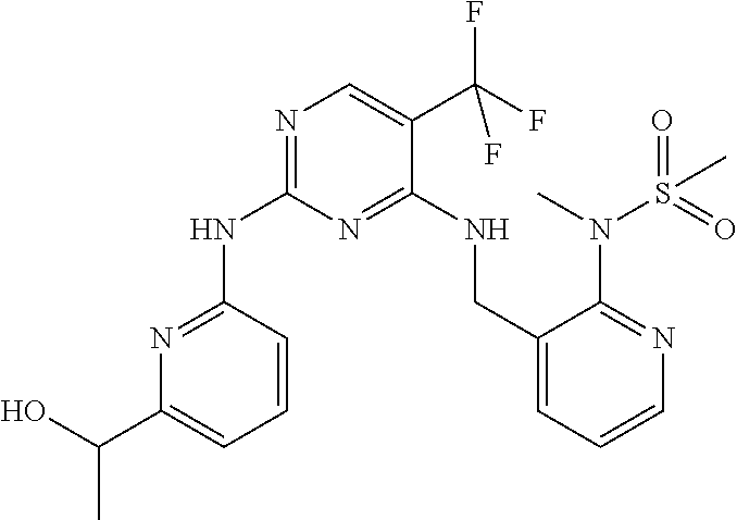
N(C1=NC=C(C(F)(F)F)C(NCC2=CC=CN=C2N(C)S(=O)(C)=O)=N1)C1=NC(C(O)C)=CC=C1
